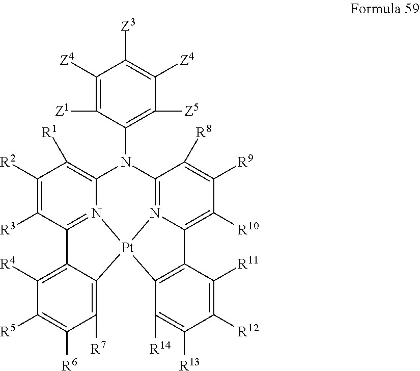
C1([Z4])=C([Z1])C(N2C3=N4C(=C([R10])C([R9])=C3[R8])C3=C(C([R14])=C([R13])C([R12])=C3[R11])[Pt]43N4=C(C([R3])=C([R2])C([R1])=C24)C2=C([R4])C([R5])=C([R6])C([R7])=C23)=C([Z5])C([Z4])=C1[Z3]
